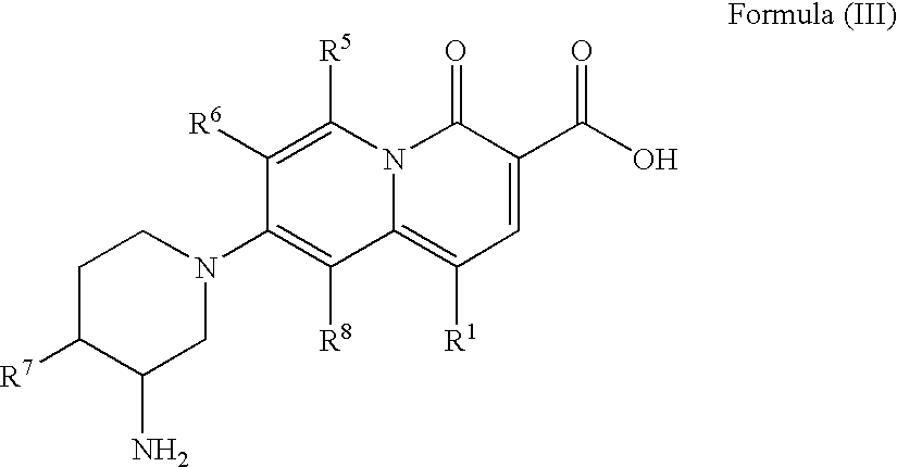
C1([R6])=C([R5])N2C(=C([R1])C=C(C(O)=O)C2=O)C([R8])=C1N1CCC([R7])C(N)C1
